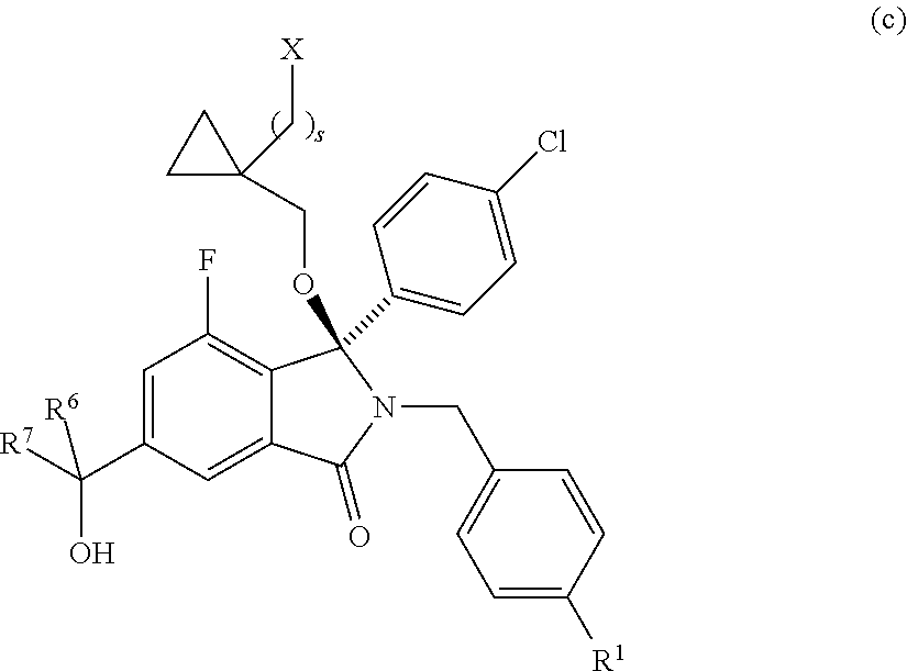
C1=C(C([R7])([R6])O)C=C2C(=C1F)C(C1=CC=C(Cl)C=C1)(OCC1(C[X])CC1)N(CC1=CC=C([R1])C=C1)C2=O
